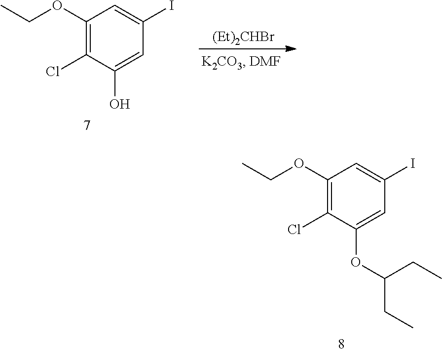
C1(OCC)=C(Cl)C(O)=CC(I)=C1.[(Et)2CHBr].C1(OCC)=C(Cl)C(OC(CC)CC)=CC(I)=C1
